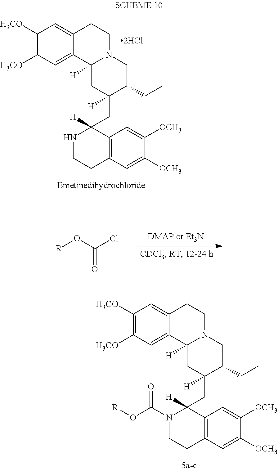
C1([H3CO])=C([H3CO])C=C2C(=C1)CCN1C2([H])CC(CC2([H])C3=C(CCN2C(O[R])=O)C=C([OCH3])C([OCH3])=C3)([H])C(CC)C1.C1([H3CO])=C([H3CO])C=C2C(=C1)CCN1C2([H])CC(CC2([H])C3=C(CCN2)C=C([OCH3])C([OCH3])=C3)([H])C(CC)C1.[2HCl].[R]OC(Cl)=O
